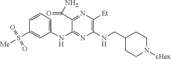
C1(NC2=NC(NCC3CCN([cHex])CC3)=C([Et])N=C2C(N)=O)=CC=CC(S([Me])(=O)=O)=C1
